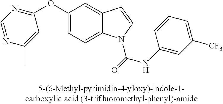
C1(OC2=NC=NC(C)=C2)=CC=C2C(=C1)C=CN2C(NC1=CC([CF3])=CC=C1)=O
